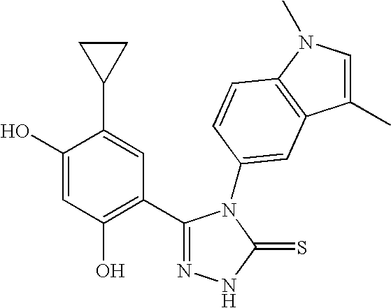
C1(O)=CC(O)=C(C2=NNC(=S)N2C2=CC3=C(N(C)C=C3C)C=C2)C=C1C1CC1
